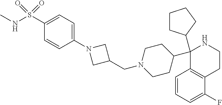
C1(C2CCCC2)(C2CCN(CC3CN(C4=CC=C(S(NC)(=O)=O)C=C4)C3)CC2)C2=C(CCN1)C(F)=CC=C2
